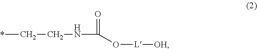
*CCNC(O[L][OH])=O
